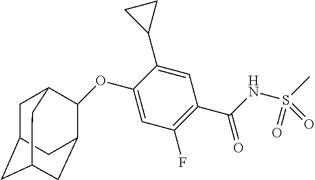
C1(OC2C3CC4CC(CC2C4)C3)=CC(F)=C(C(NS(C)(=O)=O)=O)C=C1C1CC1
